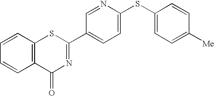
C1=CC2=C(C=C1)SC(C1=CC=C(SC3=CC=C([Me])C=C3)N=C1)=NC2=O
